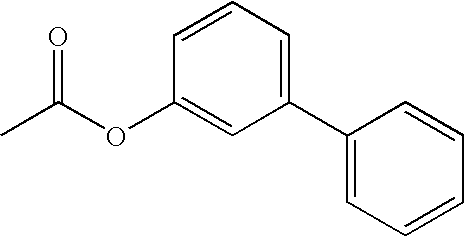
C1(C2=CC=CC=C2)=CC=CC(OC(=O)C)=C1
